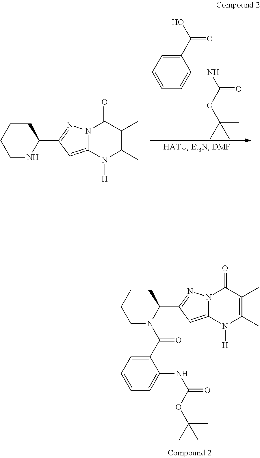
C1N(C(C2=CC=CC=C2NC(OC(C)(C)C)=O)=O)C(C2=NN3C(=C2)N([H])C(C)=C(C)C3=O)CCC1.C1NC(C2=NN3C(=C2)N([H])C(C)=C(C)C3=O)CCC1.C1=CC=C(C(O)=O)C(NC(OC(C)(C)C)=O)=C1
